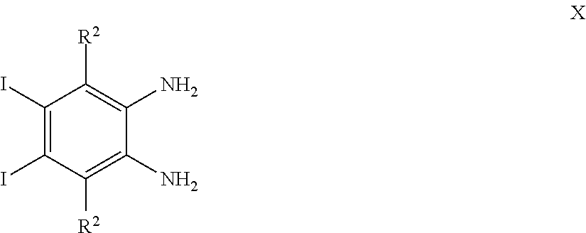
C1(I)=C(I)C([R2])=C(N)C(N)=C1[R2]
